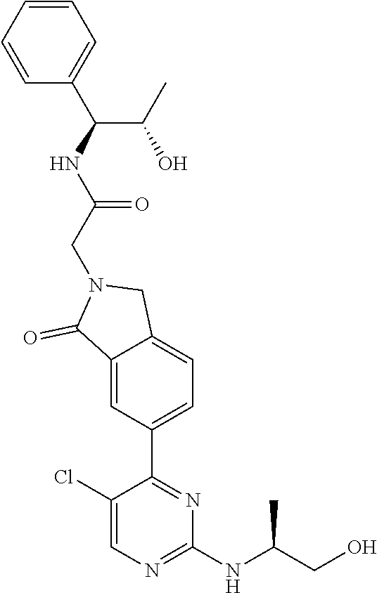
C1(Cl)=CN=C(NC(CO)C)N=C1C1=CC=C2C(=C1)C(=O)N(CC(NC(C1=CC=CC=C1)C(C)O)=O)C2
